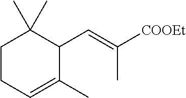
C1CC=C(C)C(C=C([COOEt])C)C1(C)C
